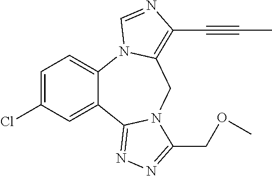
C1=C(Cl)C=C2C(=C1)N1C(=C(C#CC)N=C1)CN1C2=NN=C1COC
